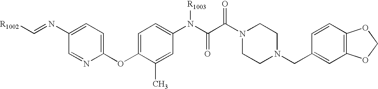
C1(OC2=CC=C(N([R1003])C(=O)C(N3CCN(CC4=CC5=C(C=C4)OCO5)CC3)=O)C=C2C)=CC=C(N=C[R1002])C=N1
